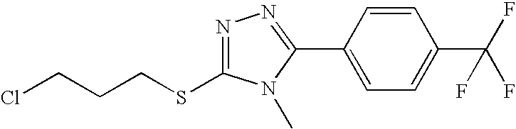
N1=C(SCCCCl)N(C)C(C2=CC=C(C(F)(F)F)C=C2)=N1
